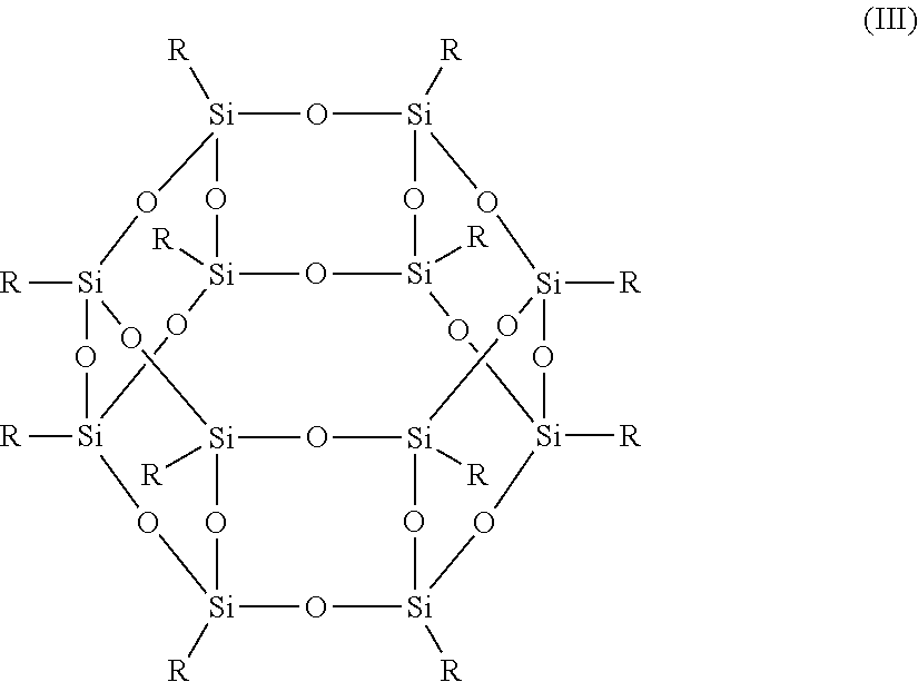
[Si]12([R])O[Si]3([R])O[Si]4([R])O[Si]([R])(O1)O[Si]1([R])O[Si]([R])(O2)O[Si]2([R])O[Si]5([R])O[Si]([R])(O[Si]([R])(O2)O1)O[Si]([R])(O4)O[Si]([R])(O3)O5
